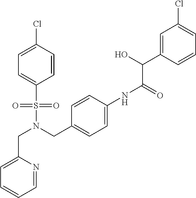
N(S(C1=CC=C(Cl)C=C1)(=O)=O)(CC1=CC=C(NC(=O)C(O)C2=CC(Cl)=CC=C2)C=C1)CC1=CC=CC=N1
